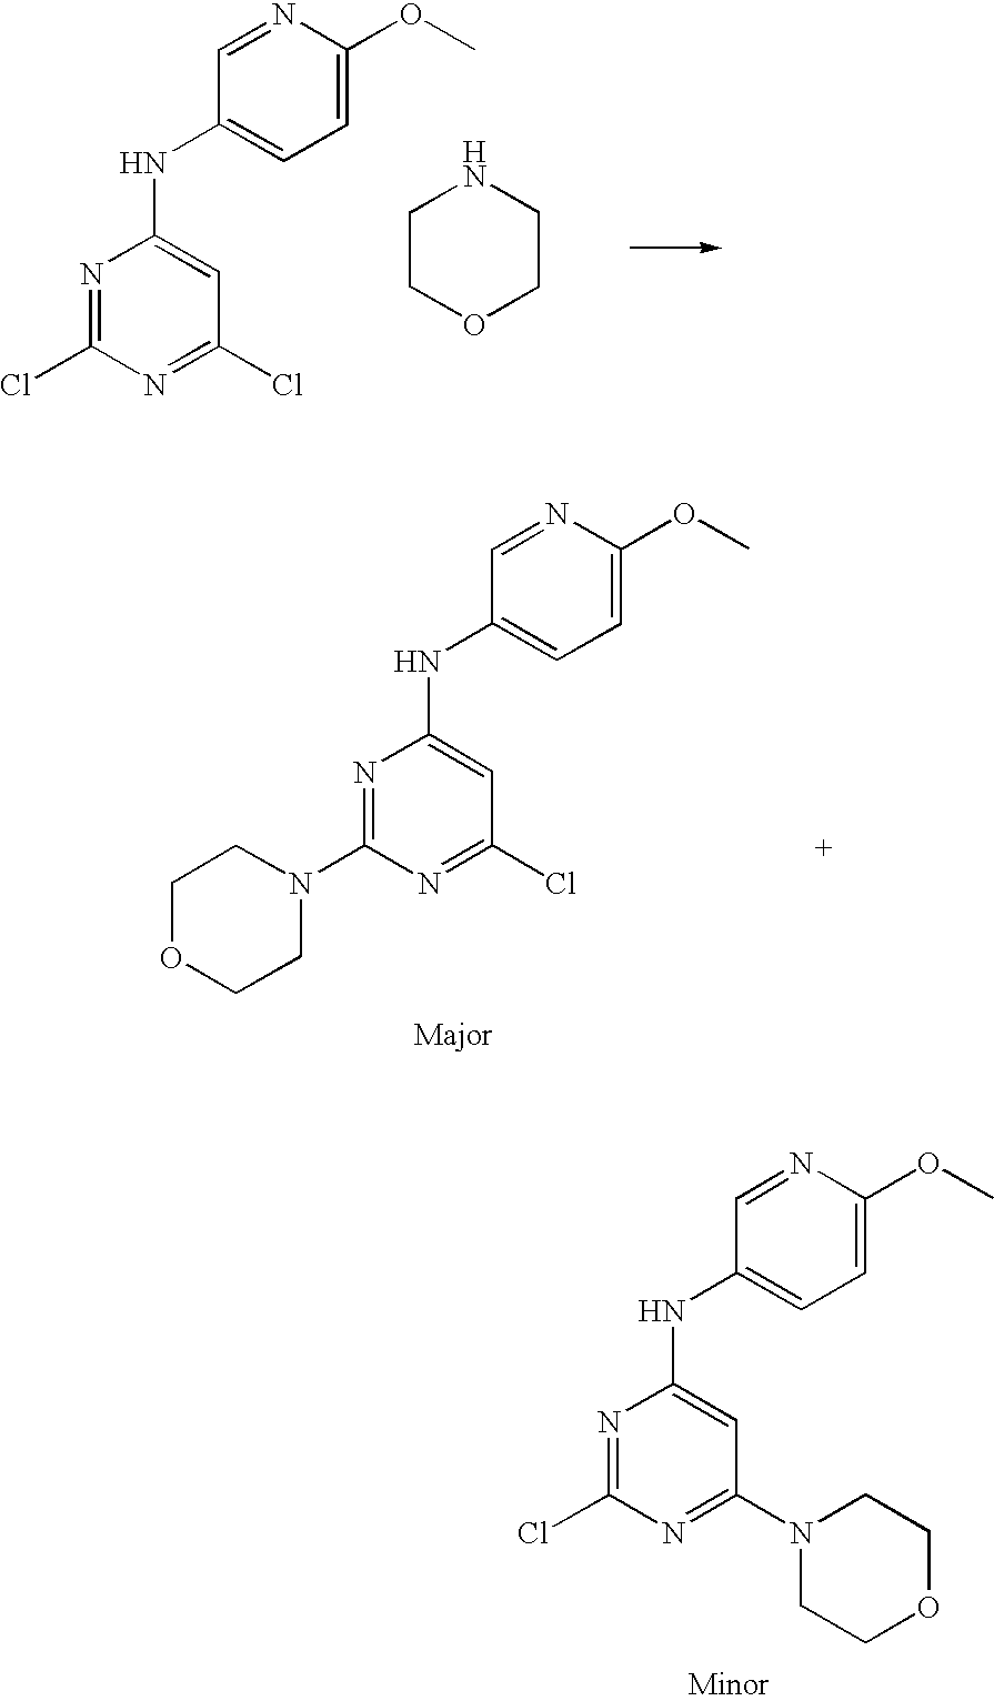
N1=C(Cl)N=C(N2CCOCC2)C=C1NC1=CC=C(OC)N=C1.C1COCCN1.N1=C(Cl)N=C(Cl)C=C1NC1=CC=C(OC)N=C1.N1=C(N2CCOCC2)N=C(Cl)C=C1NC1=CC=C(OC)N=C1
